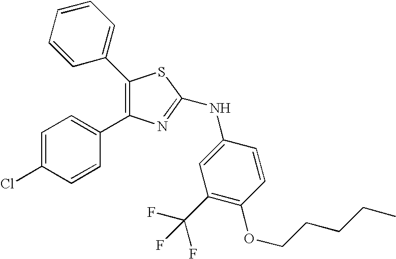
C1=C(Cl)C=CC(C2=C(C3=CC=CC=C3)SC(NC3=CC(C(F)(F)F)=C(OCCCCC)C=C3)=N2)=C1
